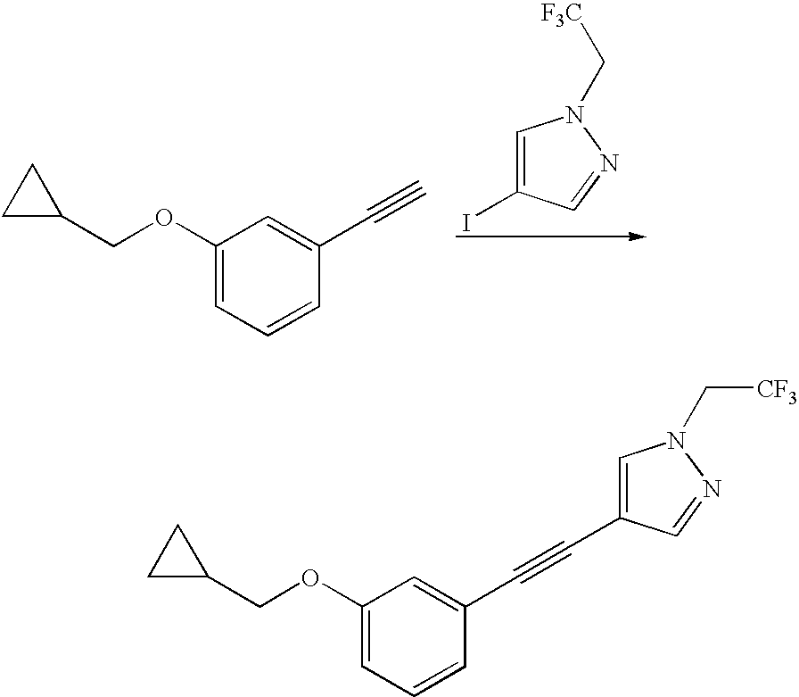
O(CC1CC1)C1=CC=CC(C#C)=C1.C1=C(I)C=NN1C[F3C].O(CC1CC1)C1=CC=CC(C#CC2=CN(C[CF3])N=C2)=C1
